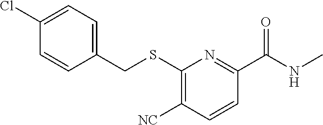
C1(Cl)=CC=C(CSC2=C([NC])C=CC(C(NC)=O)=N2)C=C1
